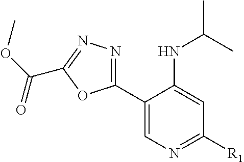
C1(C2=CN=C([R1])C=C2NC(C)C)=NN=C(C(=O)OC)O1
